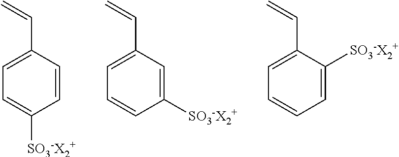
C=CC1=CC=CC([SO3-X2+])=C1.C=CC1=CC=CC=C1[SO3-X2+].C=CC1=CC=C([SO3-X2+])C=C1
